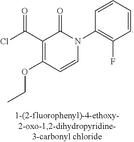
C1=CC=CC(N2C(=O)C(C(Cl)=O)=C(OCC)C=C2)=C1F
